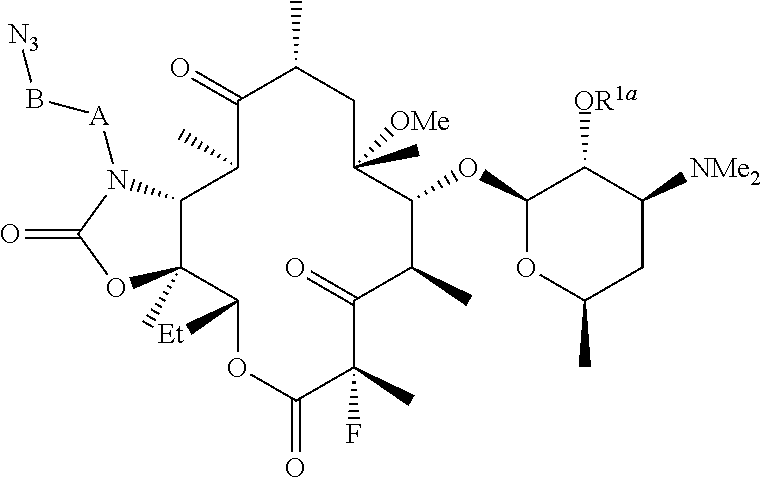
C1(=O)C(C)CC(C)([OMe])C(OC2OC(C)CC([NMe2])C2[OR1a])C(C)C(=O)C(C)(F)C(=O)OC([Et])C2(C)C(C1C)N([A]B[N3])C(=O)O2
